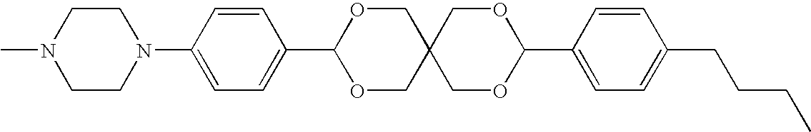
C1CN(C2=CC=C(C3OCC4(CO3)COC(C3=CC=C(CCCC)C=C3)OC4)C=C2)CCN1C
